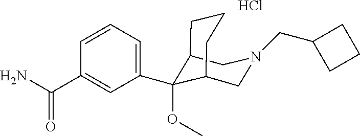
C12CN(CC3CCC3)CC(C1(OC)C1=CC=CC(C(N)=O)=C1)CCC2.Cl
